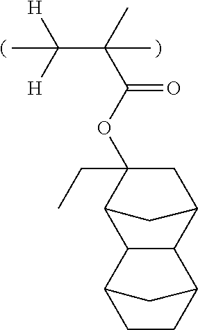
C12CC(CC)(OC(=O)C(C([H])([H])C)(C)C)C(C1)C1C2C2CCC1C2
